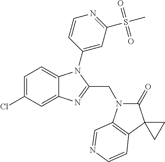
C1=C(Cl)C=C2C(=C1)N(C1=CC(S(=O)(=O)C)=NC=C1)C(CN1C(=O)C3(C4=C1C=NC=C4)CC3)=N2
